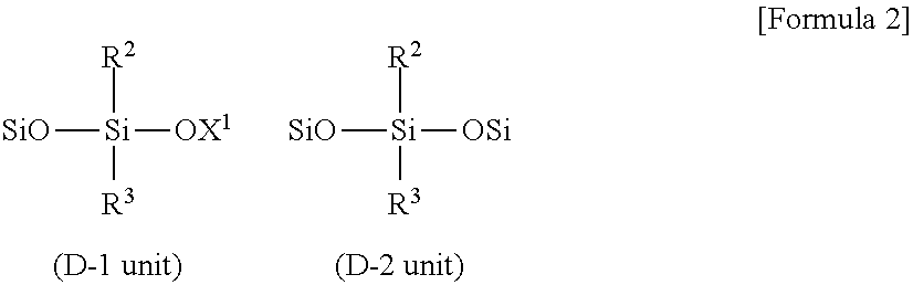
[SiO][Si]([OSi])([R3])[R2].[SiO][Si]([OX1])([R3])[R2]
